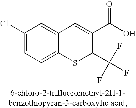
C1(Cl)=CC=C2C(=C1)C=C(C(O)=O)C(C(F)(F)F)S2
